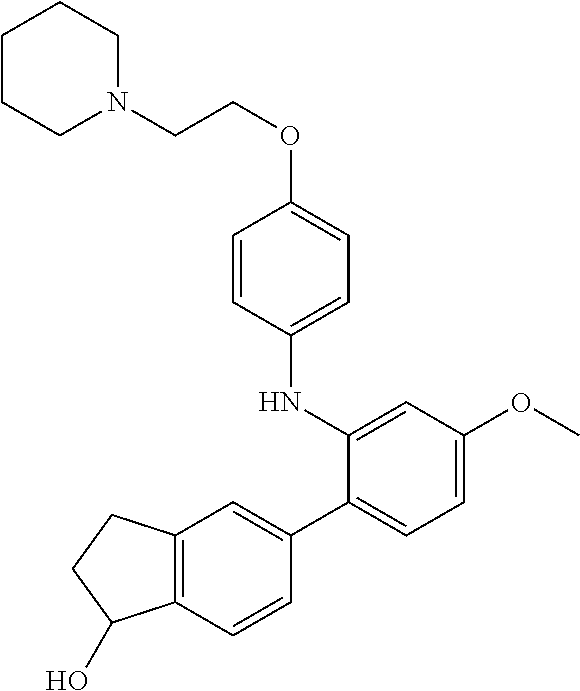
C1CCN(CCOC2=CC=C(NC3=CC(OC)=CC=C3C3=CC4=C(C=C3)C(O)CC4)C=C2)CC1
